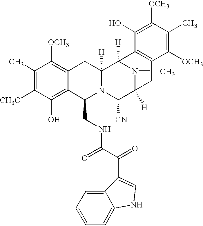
C1(C)=C([CH3O])C(O)=C2C(=C1[OCH3])CC1([H])N(C2CNC(C(=O)C2=CNC3=CC=CC=C23)=O)C([CN])C2([H])N(C)C1([H])C1=C(C2)C([OCH3])=C(C)C([OCH3])=C1O
